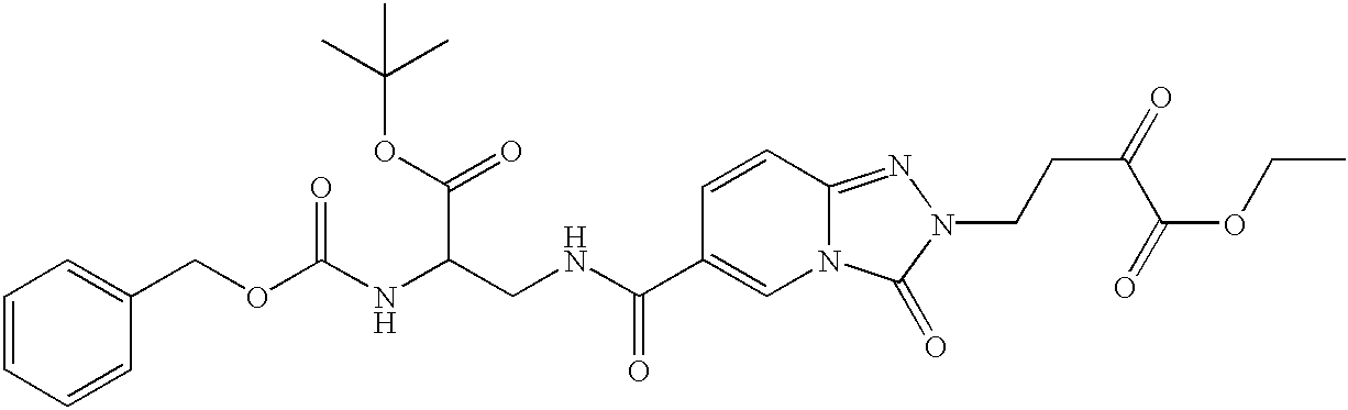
C1=CC2=NN(CCC(C(OCC)=O)=O)C(=O)N2C=C1C(NCC(NC(OCC1=CC=CC=C1)=O)C(OC(C)(C)C)=O)=O
